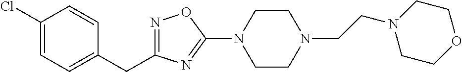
N1=C(CC2=CC=C(Cl)C=C2)N=C(N2CCN(CCN3CCOCC3)CC2)O1
